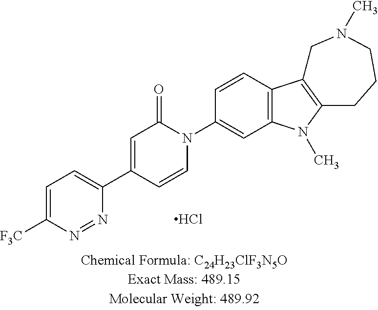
C1=C([F3C])N=NC(C2=CC(=O)N(C3=CC4=C(C=C3)C3=C(N4C)CCCN(C)C3)C=C2)=C1.Cl
